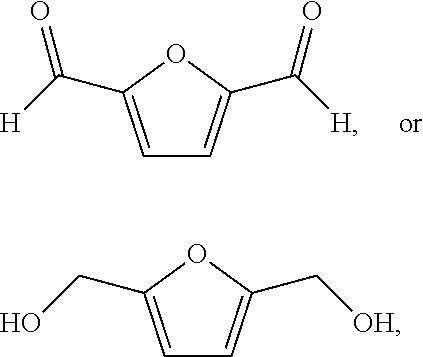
C1=C(C([H])=O)OC(C([H])=O)=C1.C1=C(CO)OC(C[OH])=C1
